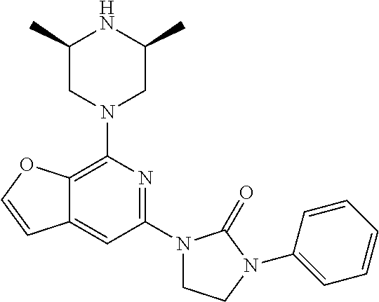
C12=C(N3CC(C)NC(C)C3)N=C(N3CCN(C4=CC=CC=C4)C3=O)C=C1C=CO2
